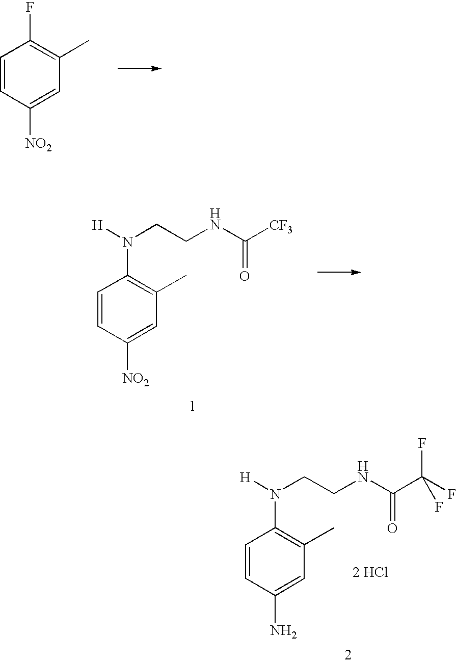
C1=CC([NO2])=CC(C)=C1F.C1=CC([NO2])=CC(C)=C1N([H])CCNC(=O)[CF3].C1=CC(N)=CC(C)=C1N([H])CCNC(=O)C(F)(F)F.[2 HCl]
